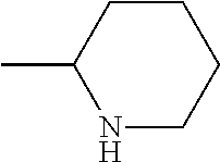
N1CCCCC1C
